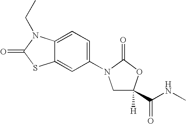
C12=CC(N3CC(C(NC)=O)([H])OC3=O)=CC=C1N(CC)C(=O)S2
